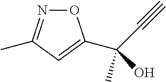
OC(C)(C#C)C1=CC(C)=NO1
